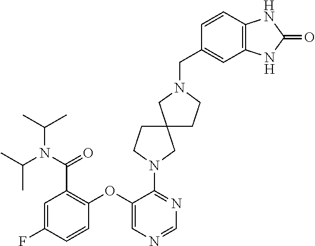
N1(CC2=CC3=C(C=C2)NC(=O)N3)CCC2(C1)CCN(C1=NC=NC=C1OC1=C(C(N(C(C)C)C(C)C)=O)C=C(F)C=C1)C2
